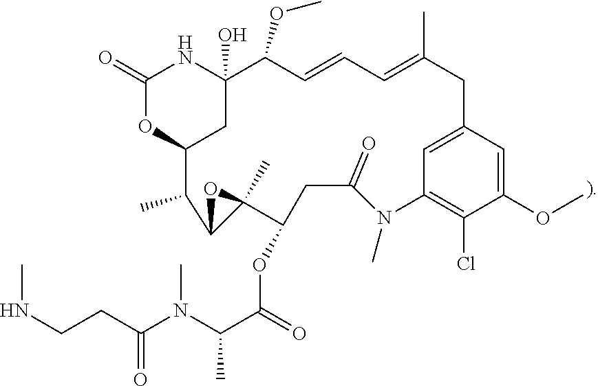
C1(=O)OC2CC(O)(N1)C(OC)C=CC=C(C)CC1=CC(=C(Cl)C(OC)=C1)N(C)C(=O)CC(OC(C(N(C(CCNC)=O)C)C)=O)C1(C)C(C2C)O1
